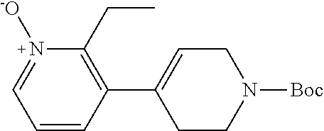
N1([-O])=CC=CC(C2=CCN([Boc])CC2)=C1CC
